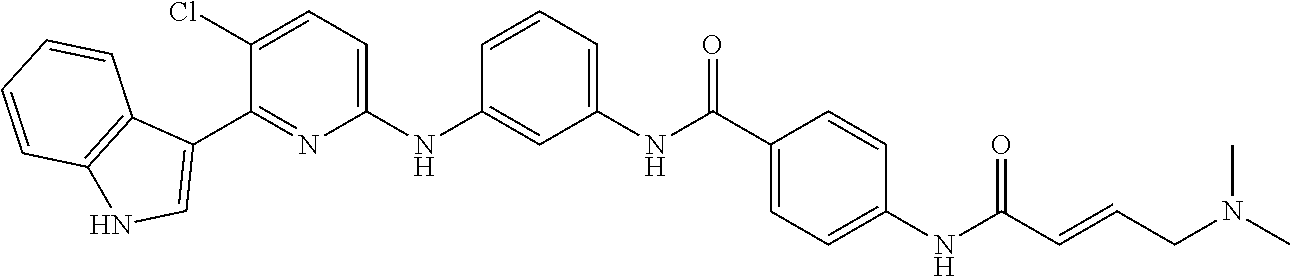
C1(Cl)=CC=C(NC2=CC(NC(C3=CC=C(NC(C=CCN(C)C)=O)C=C3)=O)=CC=C2)N=C1C1=CNC2=C1C=CC=C2
